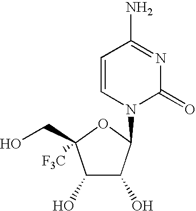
C1(O)C(O)C(N2C(=O)N=C(N)C=C2)OC1(CO)[F3C]
